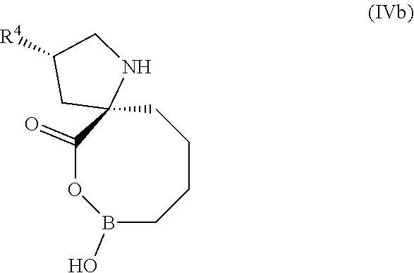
C1C2(C(=O)OB(O)CCC1)NCC([R4])C2
